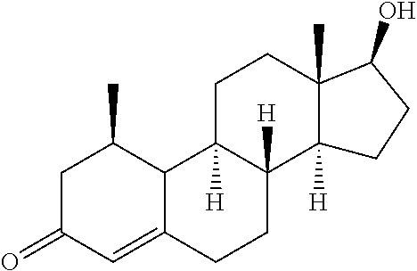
C1C(=O)C=C2C(C1C)C1([H])C([H])(CC2)C2([H])C(C)(CC1)C(O)CC2
